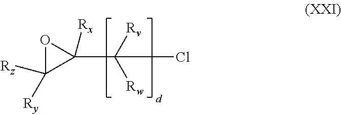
C1(C([Rv])([Rw])Cl)([Rx])OC1([Ry])[Rz]
